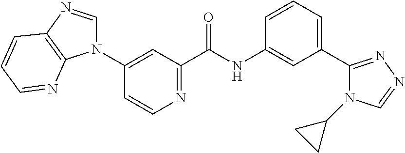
C1(N2C=NC3=C2N=CC=C3)=CC(C(NC2=CC(C3=NN=CN3C3CC3)=CC=C2)=O)=NC=C1
